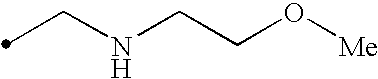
C(NCCO[Me])C
